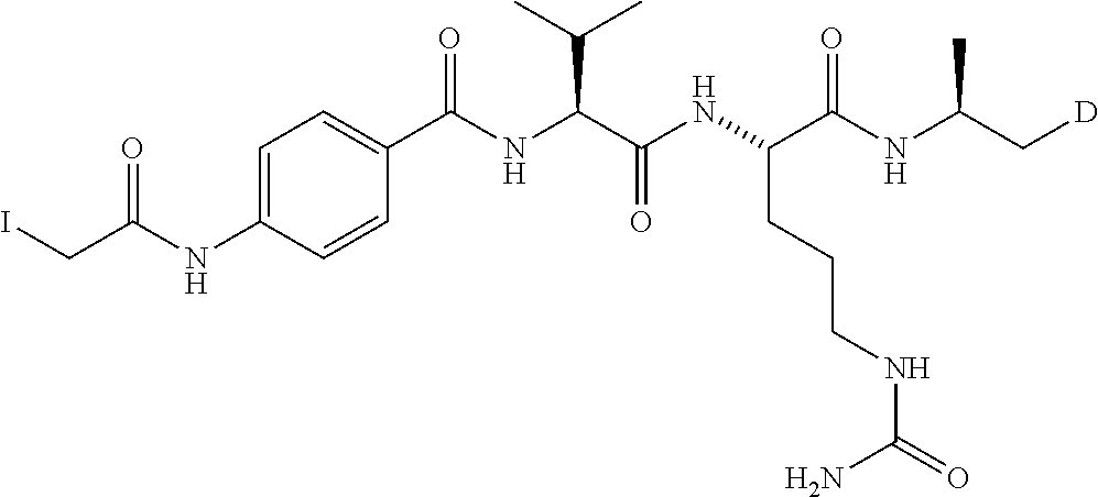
C1=C(NC(CI)=O)C=CC(C(NC(C(NC(C(NC(C[D])C)=O)CCCNC(=O)N)=O)C(C)C)=O)=C1
